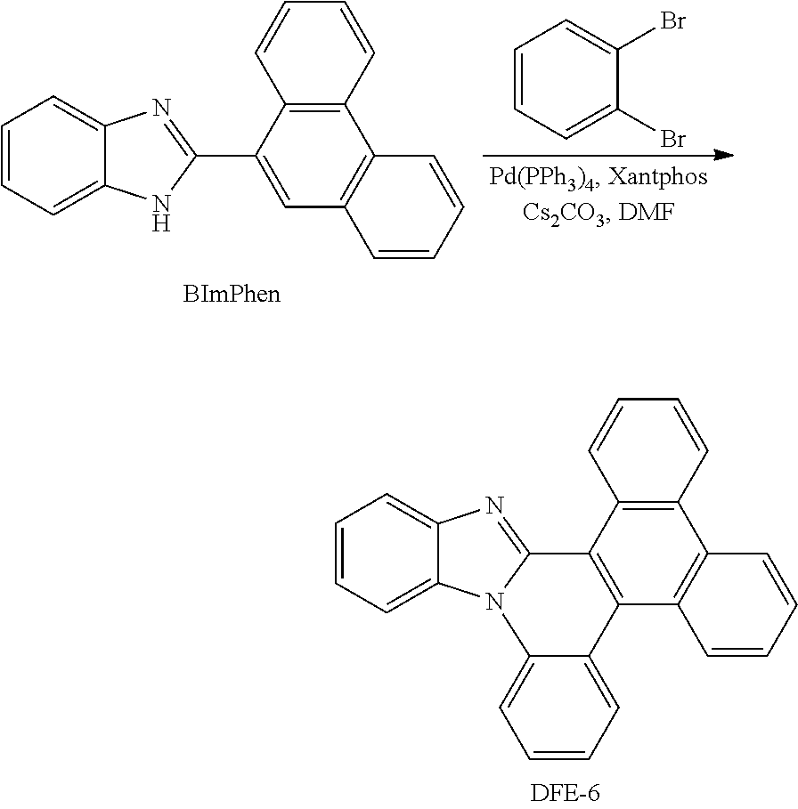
C1=CC=C(Br)C(Br)=C1.C12=CC=CC=C1NC(C1=CC3=C(C4=C1C=CC=C4)C=CC=C3)=N2.C12=CC=CC=C1N1C(=N2)C2=C(C3=C(C4=C2C=CC=C4)C=CC=C3)C2=CC=CC=C12
